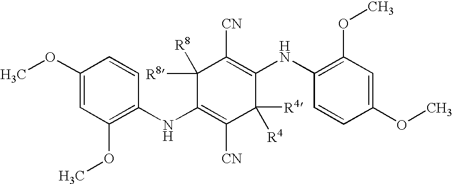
C1(NC2=C(OC)C=C(OC)C=C2)=C([CN])C([R4])([R4])C(NC2=C(OC)C=C(OC)C=C2)=C([CN])C1([R8])[R8]
